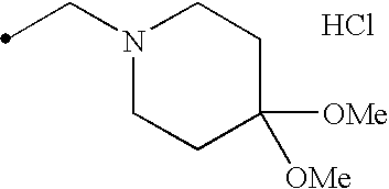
N1(CC)CCC([OMe])([OMe])CC1.Cl
